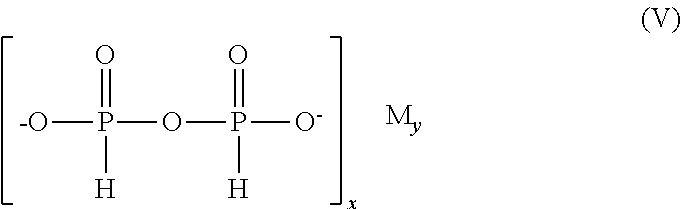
[-O]P(OP([O-])(=O)[H])(=O)[H]
